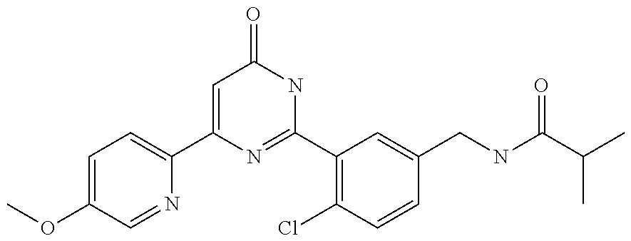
C1(C2=CC=C(OC)C=N2)=CC(=O)NC(C2=C(Cl)C=CC(CNC(C(C)C)=O)=C2)=N1
